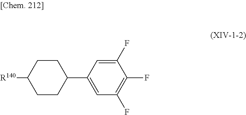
[R140]C1CCC(C2=CC(F)=C(F)C(F)=C2)CC1
